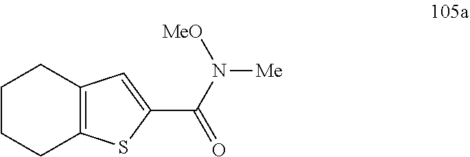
C1CCC2=C(C1)C=C(C(N([MeO])[Me])=O)S2
